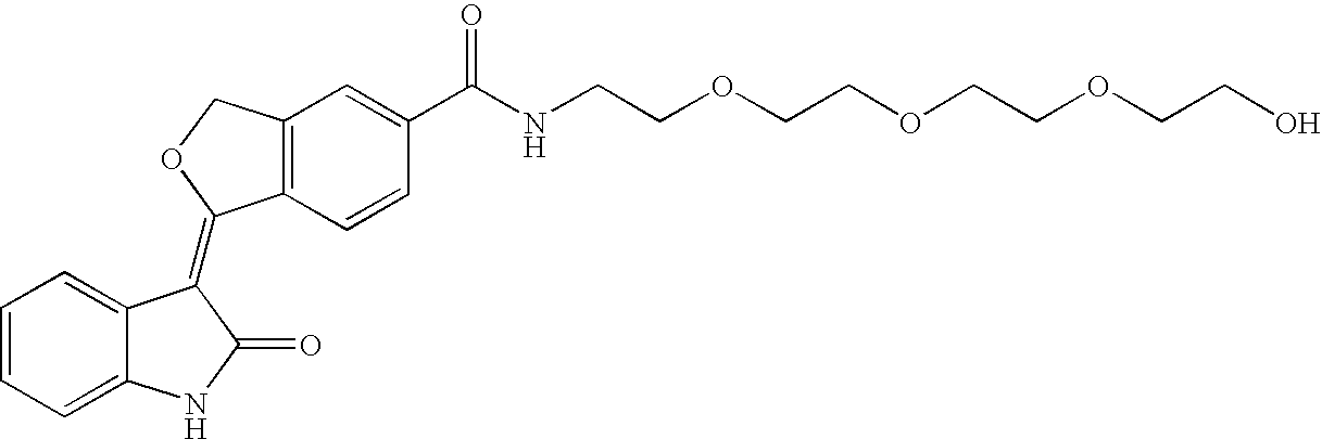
C12=C(C=CC(C(NCCOCCOCCOCCO)=O)=C1)C(=C1C3=CC=CC=C3NC1=O)OC2
